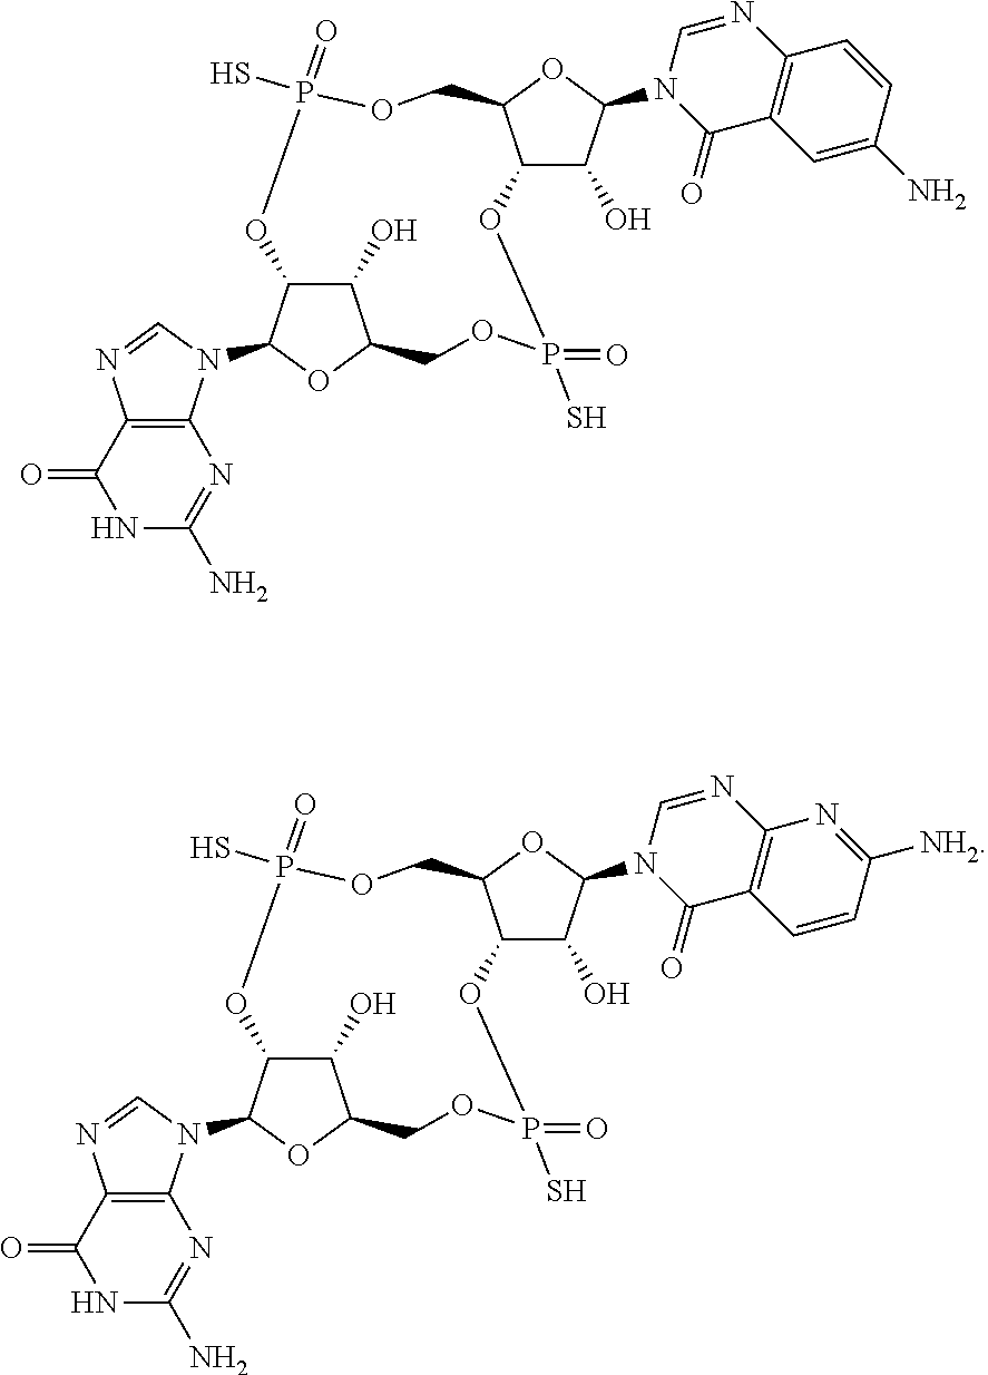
C12=C(N=CN1C1C3C(O)C(O1)COP(=O)(S)OC1C(O)C(N4C=NC5=C(C4=O)C=C(N)C=C5)OC1COP(S)(=O)O3)C(=O)NC(N)=N2.C12=C(N=CN1C1C3C(O)C(O1)COP(=O)(S)OC1C(O)C(N4C=NC5=C(C4=O)C=CC([NH2])=N5)OC1COP(S)(=O)O3)C(=O)NC(N)=N2
